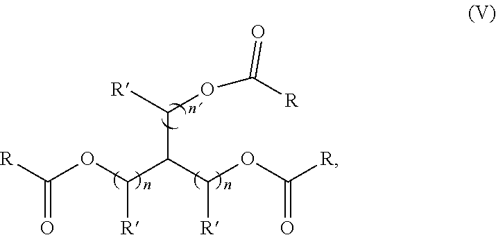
C(OC(C(C(OC([R])=O)[R])C([R])OC([R])=O)[R])([R])=O
